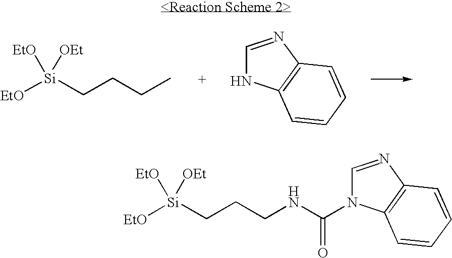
[Si](CCCC)([EtO])([EtO])[OEt].C1=NC2=C(N1)C=CC=C2.C1=NC2=C(C=CC=C2)N1C(NCCC[Si]([EtO])([EtO])[OEt])=O
